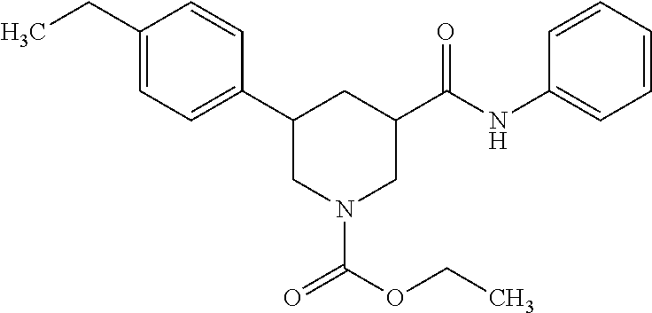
C1(CC)=CC=C(C2CN(C(OCC)=O)CC(C(NC3=CC=CC=C3)=O)C2)C=C1
